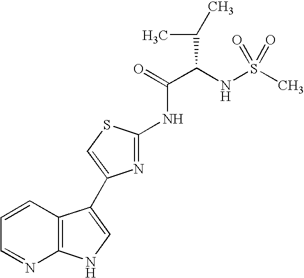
C1=CC2=C(N=C1)NC=C2C1=CSC(NC(C(NS(C)(=O)=O)C(C)C)=O)=N1
